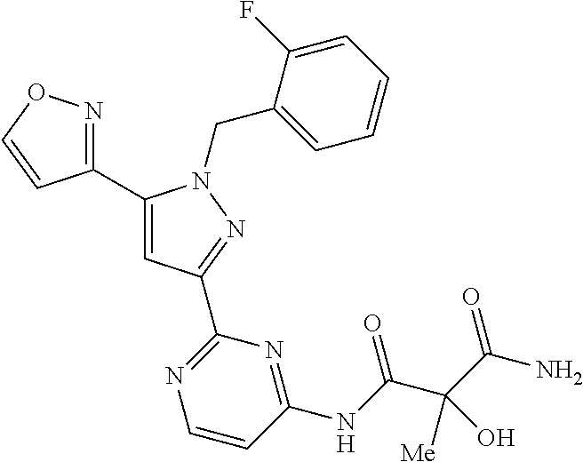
C1(C2=CC(C3=NC=CC(NC(=O)C(C(N)=O)([Me])O)=N3)=NN2CC2=CC=CC=C2F)=NOC=C1
